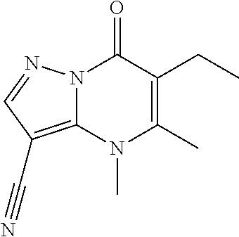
C1(CC)=C(C)N(C)C2=C(C#N)C=NN2C1=O
